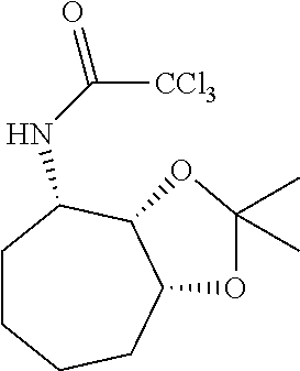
C1CCCC2C(C1NC(=O)[CCl3])OC(C)(C)O2
